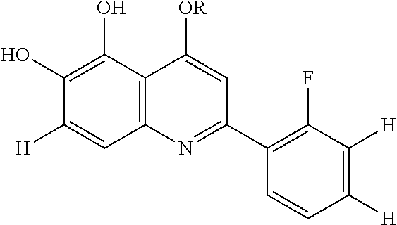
C12=C(C(O)=C(O)C([H])=C1)C([OR])=CC(C1=C(F)C([H])=C([H])C=C1)=N2
